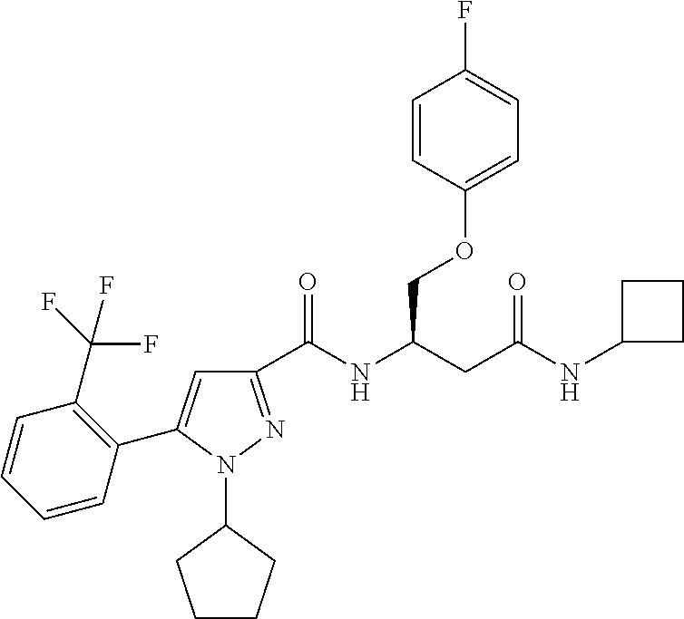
C1(C(NC(CC(NC2CCC2)=O)COC2=CC=C(F)C=C2)=O)=NN(C2CCCC2)C(C2=C(C(F)(F)F)C=CC=C2)=C1
